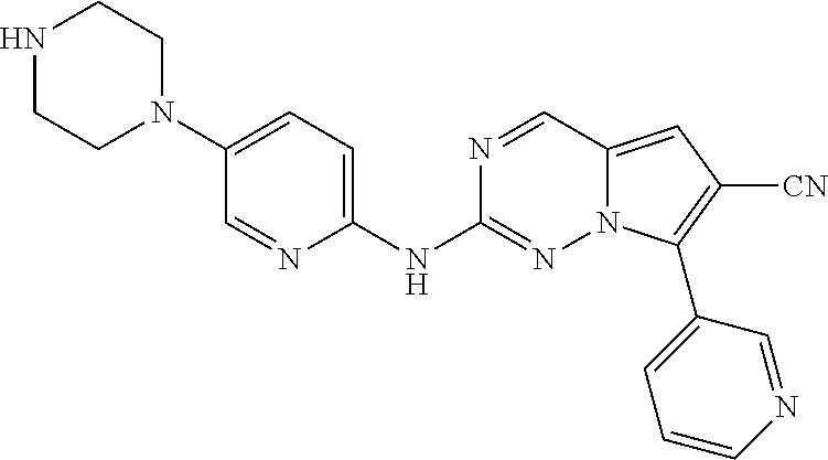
N1CCN(C2=CC=C(NC3=NN4C(=CC([CN])=C4C4=CC=CN=C4)C=N3)N=C2)CC1
